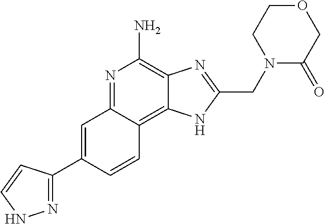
C1=C(C2=NNC=C2)C=CC2=C3C(=C(N)N=C12)N=C(CN1C(=O)COCC1)N3
